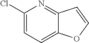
C1(Cl)=CC=C2C(=N1)C=CO2
